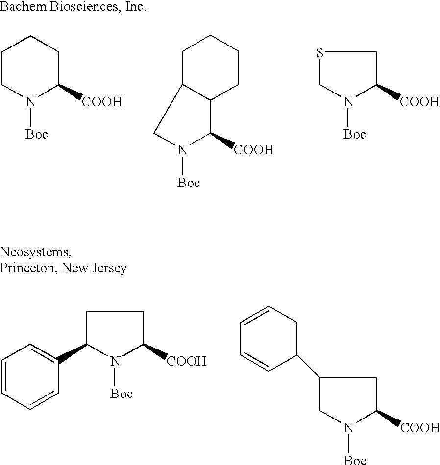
C1CN([Boc])C([COOH])CC1.C1N([Boc])C([COOH])C2C1CCCC2.S1CN([Boc])C([COOH])C1.C1C(C2=CC=CC=C2)N([Boc])C([COOH])C1.C1(C2=CC=CC=C2)CN([Boc])C([COOH])C1
